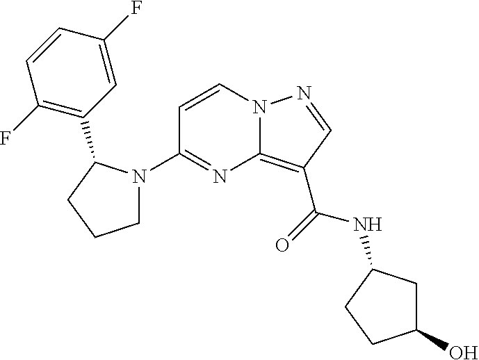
C1(N2CCCC2C2=C(F)C=CC(F)=C2)=NC2=C(C(=O)NC3CC(O)CC3)C=NN2C=C1
